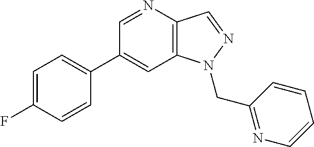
C1(C2=CC=C(F)C=C2)=CC2=C(C=NN2CC2=NC=CC=C2)N=C1
